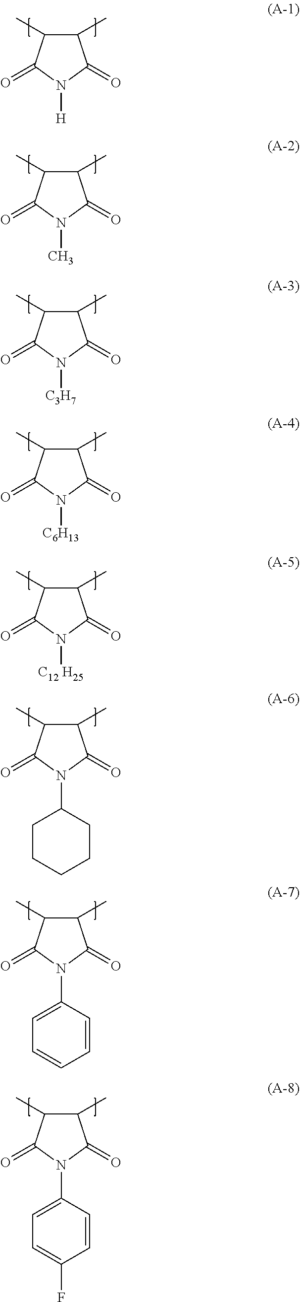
C1(C)C(C)C(=O)N([H])C1=O.C1(C)C(C)C(=O)N(C)C1=O.C1(C)C(C)C(=O)N([C3H7])C1=O.C1(C)C(C)C(=O)N([C6H13])C1=O.C1(C)C(C)C(=O)N([C12 H25])C1=O.C1(C)C(C)C(=O)N(C2CCCCC2)C1=O.C1(C)C(C)C(=O)N(C2=CC=CC=C2)C1=O.C1(C)C(C)C(=O)N(C2=CC=C(F)C=C2)C1=O
